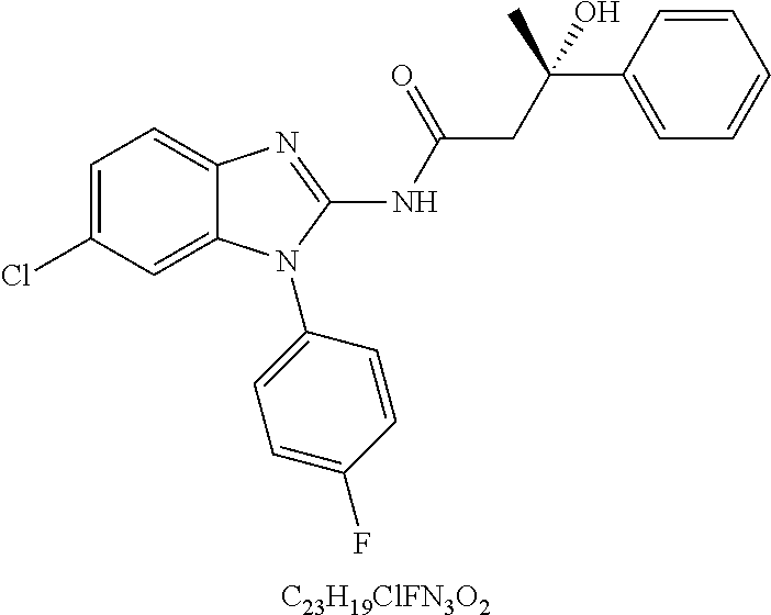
C1=C(Cl)C=C2C(=C1)N=C(NC(=O)CC(C1=CC=CC=C1)(O)C)N2C1=CC=C(F)C=C1.[C23H19ClFN3O2]
